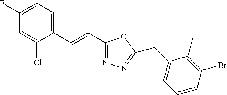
C1(F)=CC=C(C=CC2=NN=C(CC3=CC=CC(Br)=C3C)O2)C(Cl)=C1
